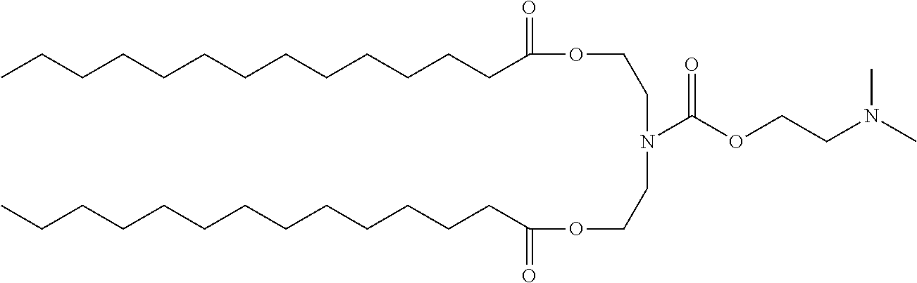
CCCCCCCCCCCCCC(=O)OCCN(CCOC(CCCCCCCCCCCCC)=O)C(OCCN(C)C)=O
